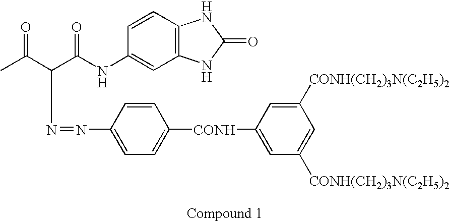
CC(C(C(NC1=CC2=C(C=C1)NC(=O)N2)=O)N=NC1=CC=C([CONH]C2=CC([CONH(CH2)3N(C2H5)2])=CC([CONH(CH2)3N(C2H5)2])=C2)C=C1)=O
